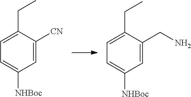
C1(CC)=CC=C([NHBoc])C=C1[CN].C1(CC)=CC=C([NHBoc])C=C1CN
